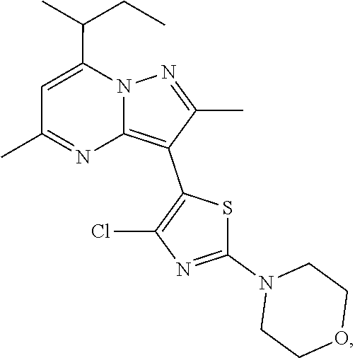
C1=C(C(C)CC)N2C(=C(C3=C(Cl)N=C(N4CCOCC4)S3)C(C)=N2)N=C1C
